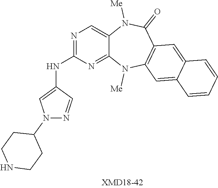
C1=C2C(=NC(NC3=CN(C4CCNCC4)N=C3)=N1)N([Me])C1=C(C(=O)N2[Me])C=C2C(=C1)C=CC=C2
